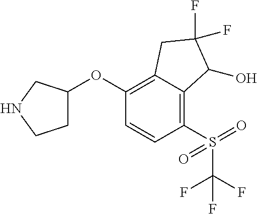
C1(OC2CCNC2)=C2C(=C(S(=O)(=O)C(F)(F)F)C=C1)C(O)C(F)(F)C2
